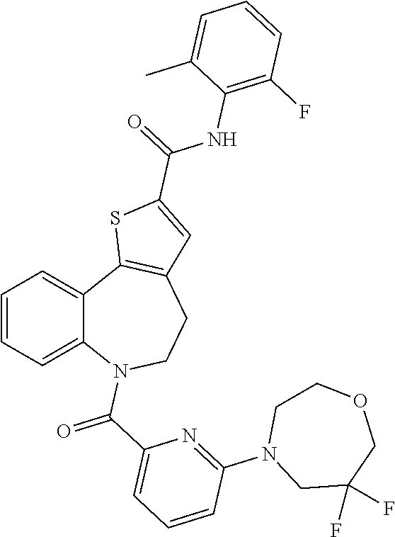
C1=CC=C2C(=C1)C1=C(CCN2C(C2=CC=CC(N3CC(F)(F)COCC3)=N2)=O)C=C(C(=O)NC2=C(F)C=CC=C2C)S1
